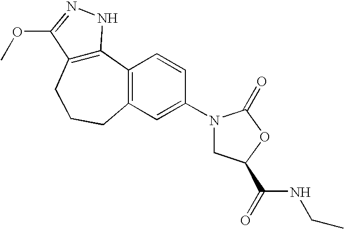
C12=C(CCCC3=C1C=CC(N1CC(C(NCC)=O)OC1=O)=C3)C(OC)=NN2
